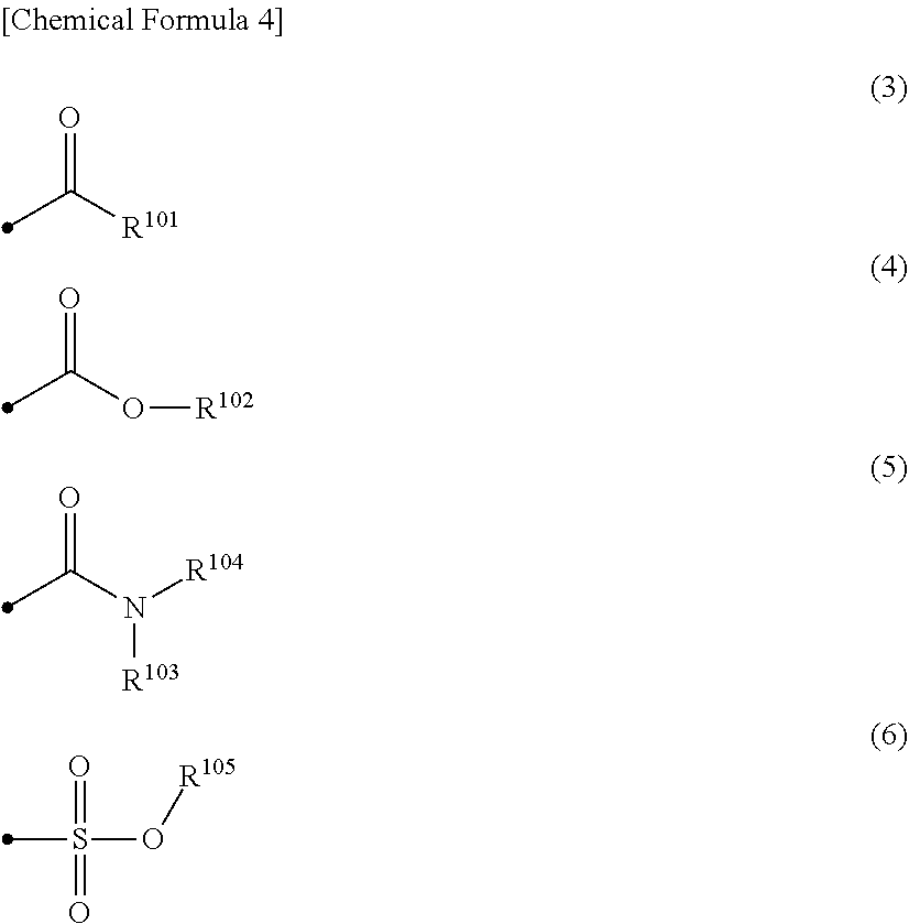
O=C([R101])C.O=C(O[R102])C.O=C(N([R104])[R103])C.S(O[R105])(=O)(=O)C
